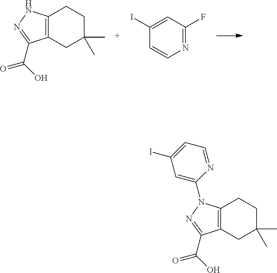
C12=C(NN=C1C(O)=O)CCC(C)(C)C2.C1(I)=CC(F)=NC=C1.C12=C(CCC(C)(C)C1)N(C1=CC(I)=CC=N1)N=C2C(O)=O
